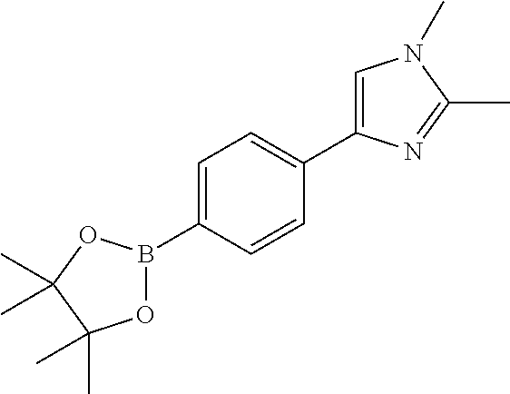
C1=C(B2OC(C)(C)C(C)(C)O2)C=CC(C2=CN(C)C(C)=N2)=C1
